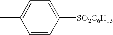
CC1=CC=C([SO2C6H13])C=C1
